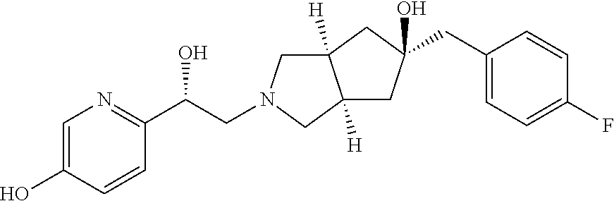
C1=C(O)C=CC(C(CN2CC3([H])C([H])(C2)CC(O)(CC2=CC=C(F)C=C2)C3)O)=N1
